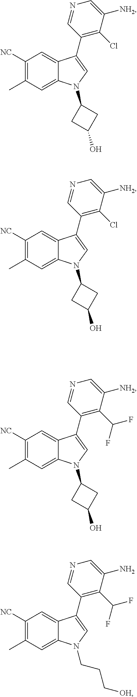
C1([NC])=C(C)C=C2C(=C1)C(C1=C(Cl)C([NH2])=CN=C1)=CN2C1CC(O)C1.C1([NC])=C(C)C=C2C(=C1)C(C1=C(Cl)C([NH2])=CN=C1)=CN2C1CC(O)C1.C1([NC])=C(C)C=C2C(=C1)C(C1=C(C(F)F)C([NH2])=CN=C1)=CN2C1CC(O)C1.C1([NC])=C(C)C=C2C(=C1)C(C1=C(C(F)F)C(N)=CN=C1)=CN2CCC[OH]
